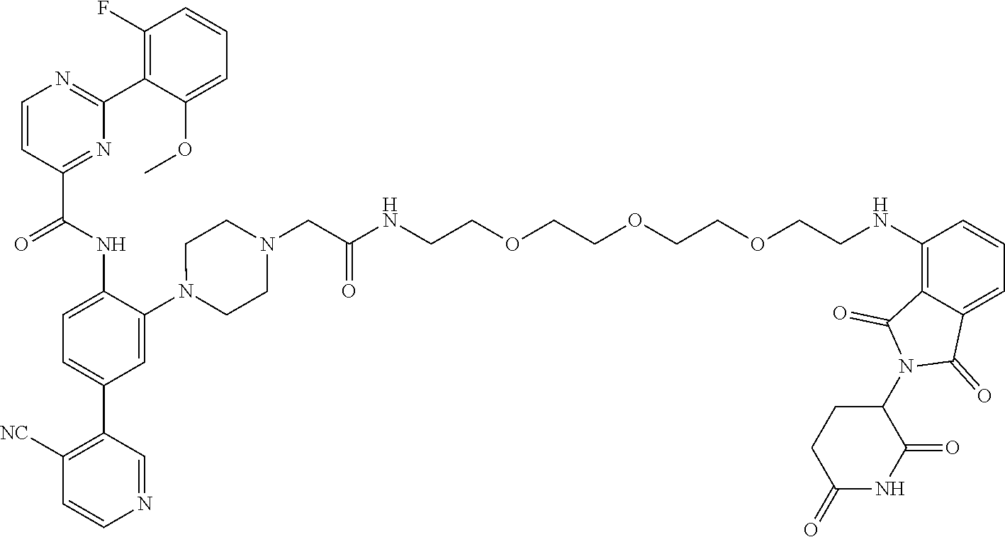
C1=CC(C(NC2=CC=C(C3=C([NC])C=CN=C3)C=C2N2CCN(CC(NCCOCCOCCOCCNC3=C4C(=CC=C3)C(=O)N(C3C(=O)NC(=O)CC3)C4=O)=O)CC2)=O)=NC(C2=C(F)C=CC=C2OC)=N1
